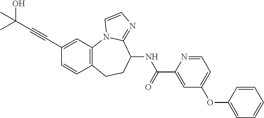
N12C3=C(C=CC(C#CC(O)(C)C)=C3)CCC(NC(C3=CC(OC4=CC=CC=C4)=CC=N3)=O)C1=NC=C2
